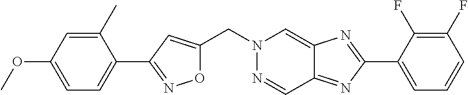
O1C(CN2N=CC3=NC(C4=CC=CC(F)=C4F)=NC3=C2)=CC(C2=CC=C(OC)C=C2C)=N1
